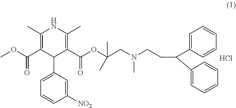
C1(C)=C(C(OC)=O)C(C2=CC=CC([NO2])=C2)C(C(OC(C)(CN(CCC(C2=CC=CC=C2)C2=CC=CC=C2)C)C)=O)=C(C)N1.Cl
